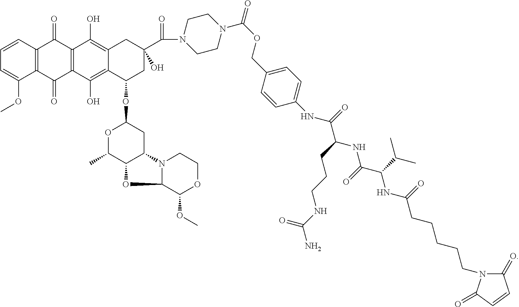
C1=CC2=C(C(OC)=C1)C(=O)C1=C(C2=O)C(O)=C2C(=C1O)C(OC1OC(C)C3C(C1)N1C(C(OC)OCC1)O3)CC(C(=O)N1CCN(C(OCC3=CC=C(NC(C(CCCNC(N)=O)NC(C(C(C)C)NC(CCCCCN4C(=O)C=CC4=O)=O)=O)=O)C=C3)=O)CC1)(O)C2
